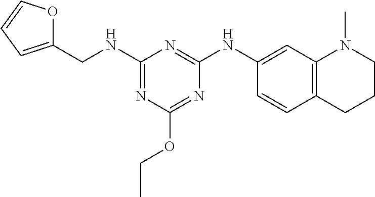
C1(NCC2=CC=CO2)=NC(OCC)=NC(NC2=CC3=C(C=C2)CCCN3C)=N1
